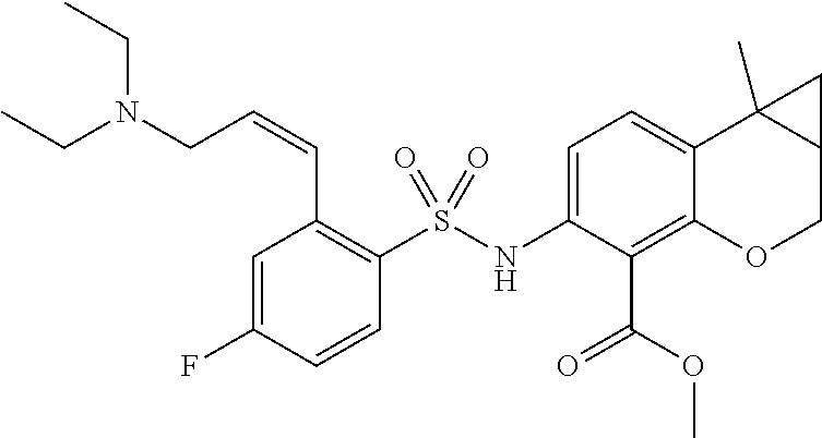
C1=C(NS(C2=C(C=CCN(CC)CC)C=C(F)C=C2)(=O)=O)C(C(OC)=O)=C2C(=C1)C1(C)C(CO2)C1
